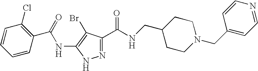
N1=C(C(NCC2CCN(CC3=CC=NC=C3)CC2)=O)C(Br)=C(NC(=O)C2=C(Cl)C=CC=C2)N1
